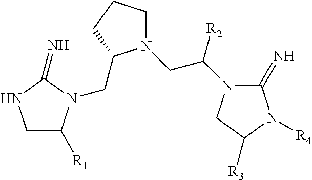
C1C([R1])N(CC2N(CC([R2])N3C(=N)N([R4])C([R3])C3)CCC2)C(=N)N1
